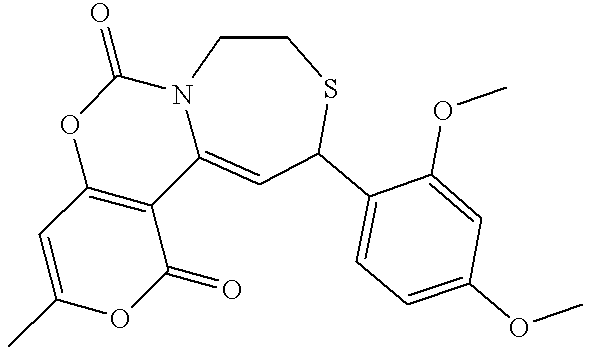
N12C(=CC(C3=CC=C(OC)C=C3OC)SCC1)C1=C(OC2=O)C=C(C)OC1=O
